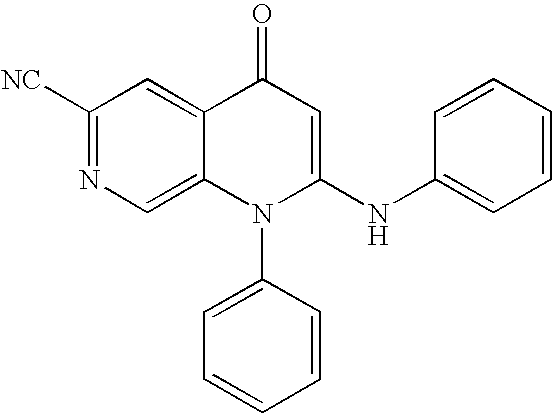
C1([NC])=NC=C2C(=C1)C(=O)C=C(NC1=CC=CC=C1)N2C1=CC=CC=C1
